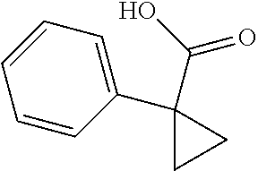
C1=CC(C2(C(O)=O)CC2)=CC=C1
